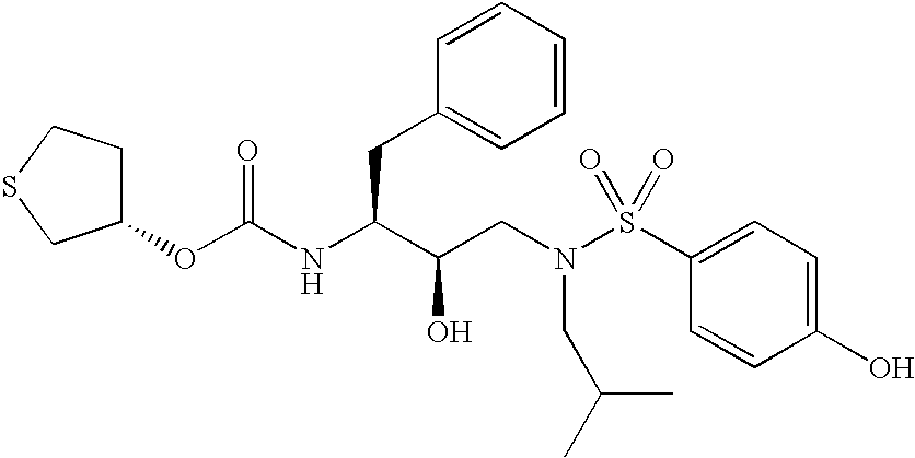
C1(OC(NC(C(CN(S(C2=CC=C(O)C=C2)(=O)=O)CC(C)C)O)CC2=CC=CC=C2)=O)CCSC1
